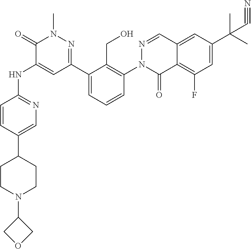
C1=C(C2CCN(C3COC3)CC2)C=CC(NC2=CC(C3=CC=CC(N4C(=O)C5=C(F)C=C(C(C)(C)C#N)C=C5C=N4)=C3CO)=NN(C)C2=O)=N1
